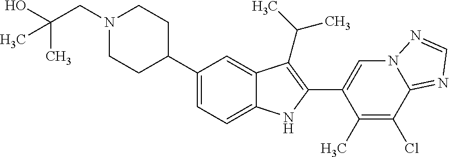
C1(C2CCN(CC(C)(O)C)CC2)=CC=C2C(=C1)C(C(C)C)=C(C1=CN3C(=NC=N3)C(Cl)=C1C)N2
